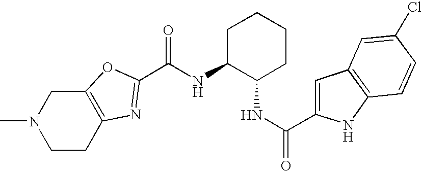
C(NC1C(NC(=O)C2=CC3=C(N2)C=CC(Cl)=C3)CCCC1)(=O)C1=NC2=C(CN(C)CC2)O1
